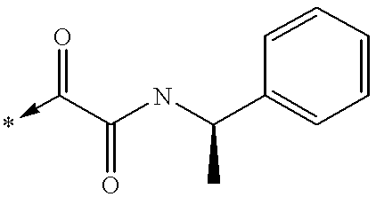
*<-C(C(NC(C1=CC=CC=C1)C)=O)=O
